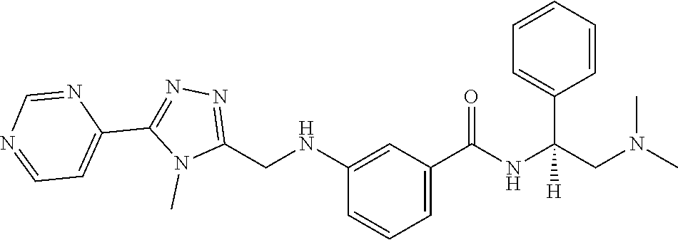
C1(NCC2=NN=C(C3=CC=NC=N3)N2C)=CC(C(NC(CN(C)C)(C2=CC=CC=C2)[H])=O)=CC=C1
